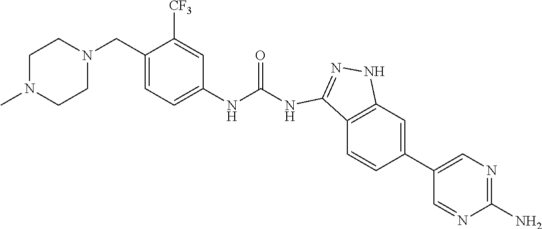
C1N(C)CCN(CC2=CC=C(NC(=O)NC3=NNC4=C3C=CC(C3=CN=C(N)N=C3)=C4)C=C2[CF3])C1
